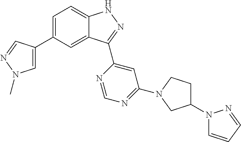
C1=C(C2=CN(C)N=C2)C=C2C(=C1)NN=C2C1=CC(N2CCC(N3C=CC=N3)C2)=NC=N1
